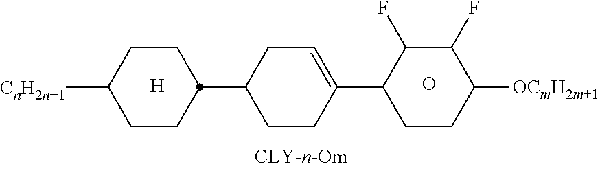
C1CC([CnH2n+1])CCC1C1CCC(C2CCC([OCmH2m+1])C(F)C2F)=CC1.[H].O
